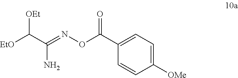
C1([OMe])=CC=C(C(ON=C(C([EtO])[OEt])N)=O)C=C1
